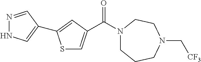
C(N1CCCN(C[CF3])CC1)(=O)C1=CSC(C2=CNN=C2)=C1
